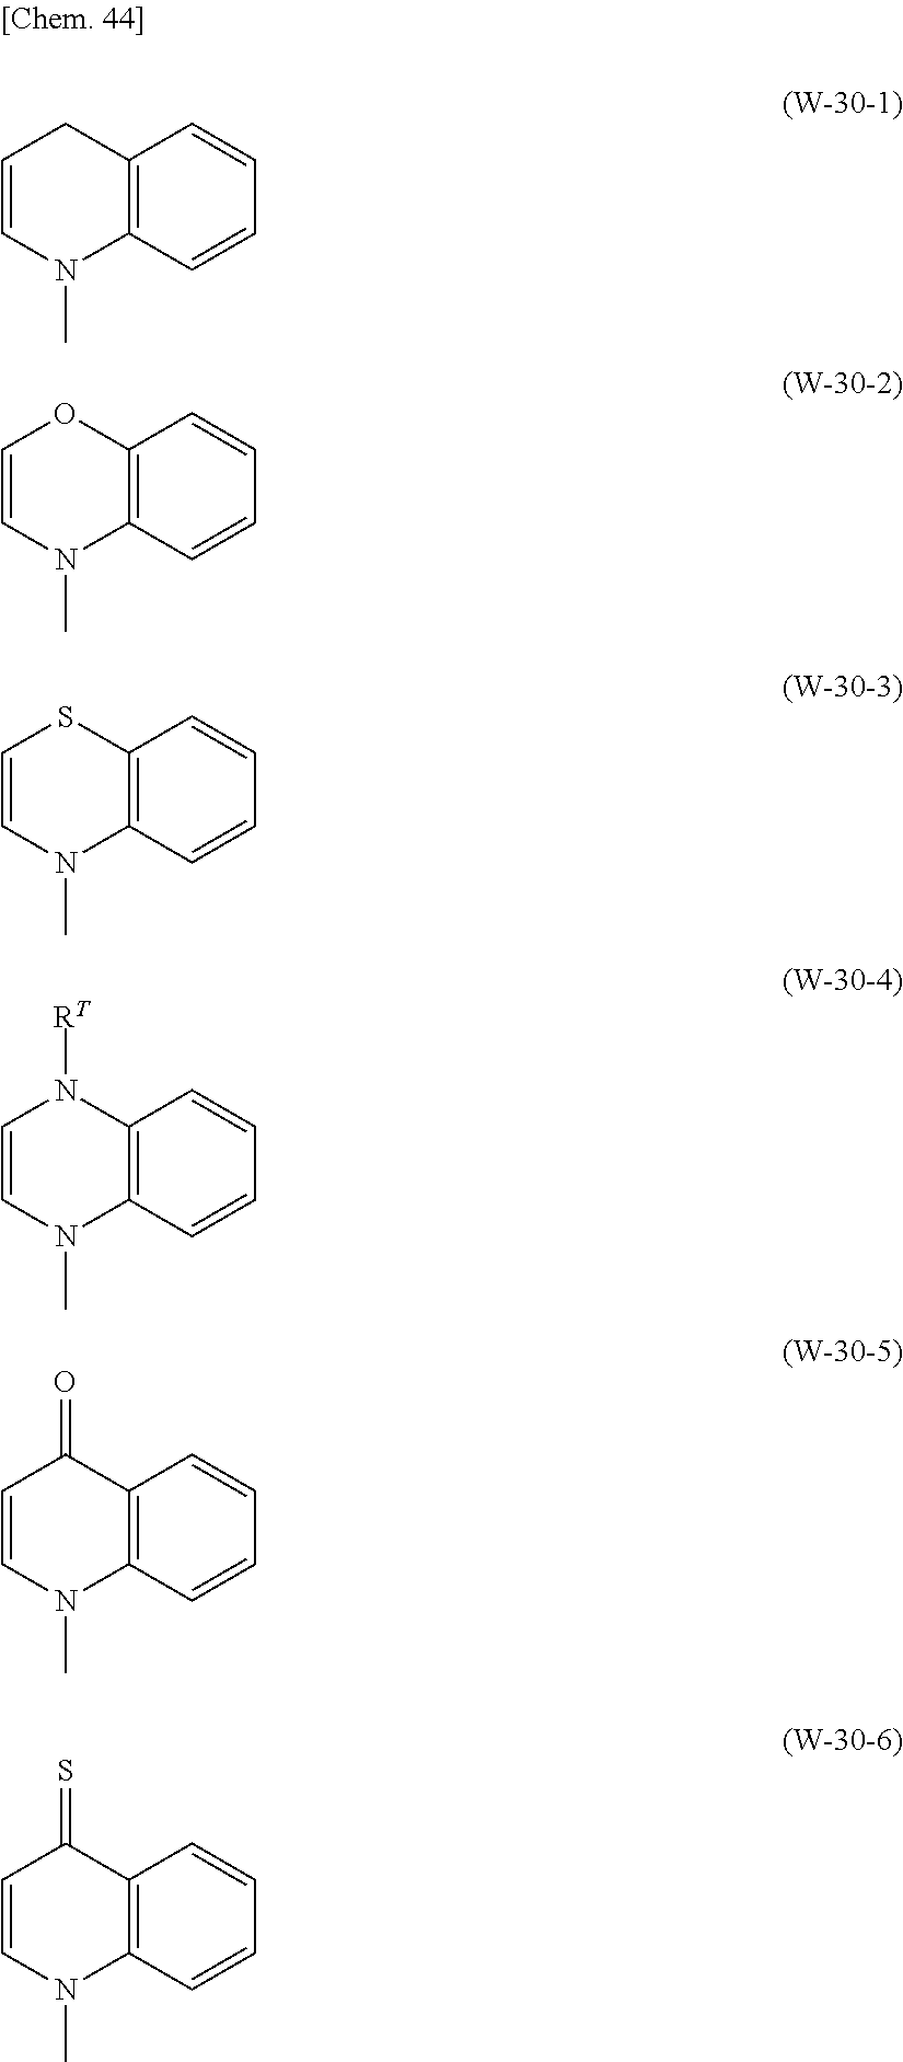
C12=C(C=CC=C1)N(C)C=CC2.C12=C(C=CC=C1)N(C)C=CO2.C12=C(C=CC=C1)N(C)C=CS2.C12=C(C=CC=C1)N(C)C=CN2[RT].C12=C(C=CC=C1)N(C)C=CC2=O.C12=C(C=CC=C1)N(C)C=CC2=S
